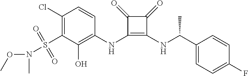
C1(Cl)=C(S(=O)(=O)N(C)OC)C(O)=C(NC2=C(NC(C3=CC=C(F)C=C3)C)C(=O)C2=O)C=C1
